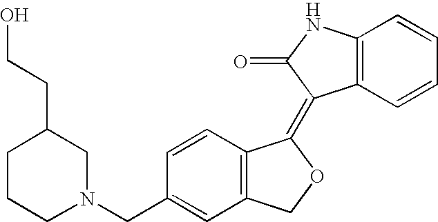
C1(CN2CC(CCO)CCC2)=CC2=C(C=C1)C(=C1C3=C(NC1=O)C=CC=C3)OC2
